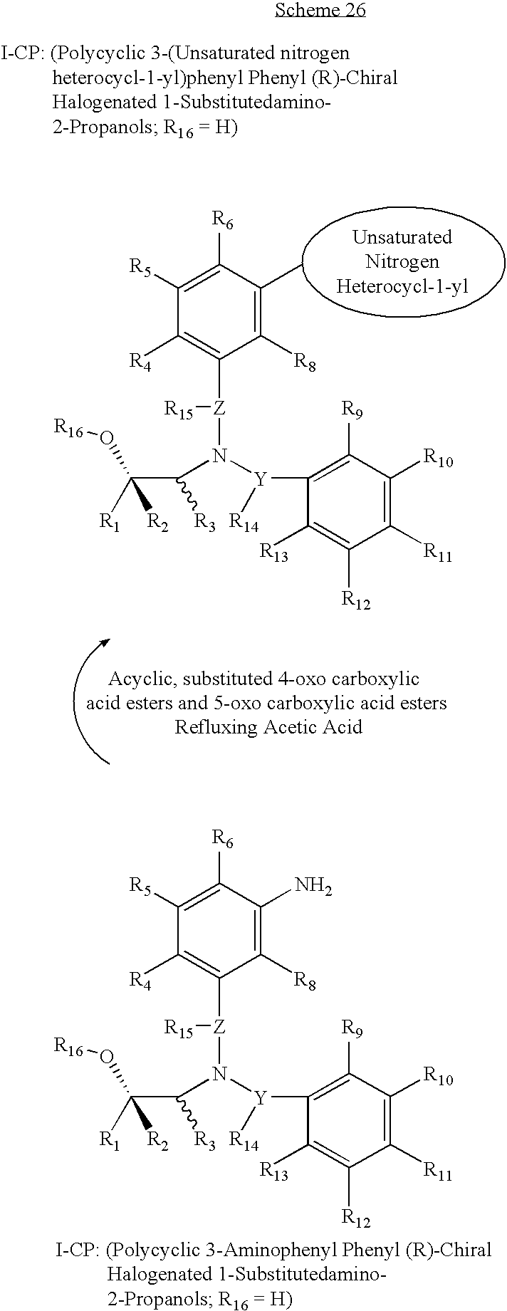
C1([R8])=C(C)C([R6])=C([R5])C([R4])=C1[Z]([R15])N([Y](C1=C([R9])C([R10])=C([R11])C([R12])=C1[R13])[R14])C(C([R1])(O[R16])[R2])[R3].C1([R8])=C(N)C([R6])=C([R5])C([R4])=C1[Z]([R15])N([Y](C1=C([R9])C([R10])=C([R11])C([R12])=C1[R13])[R14])C(C([R1])(O[R16])[R2])[R3]
